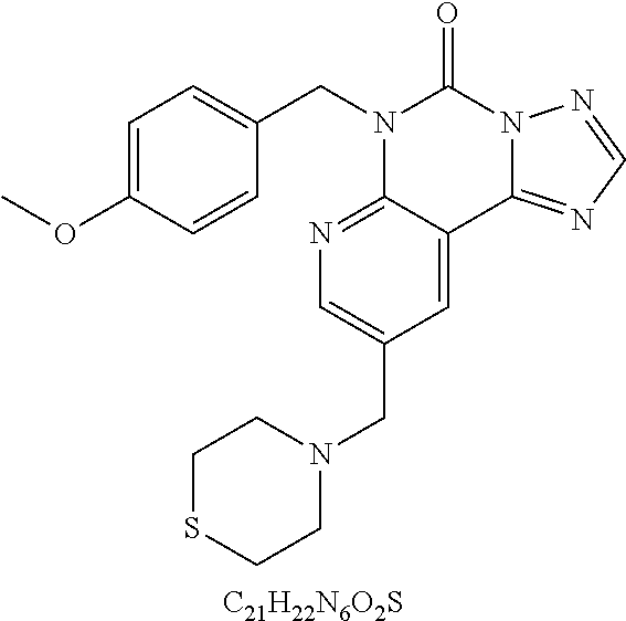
[C21H22N6O2S].C1=C(OC)C=CC(CN2C3=NC=C(CN4CCSCC4)C=C3C3=NC=NN3C2=O)=C1
